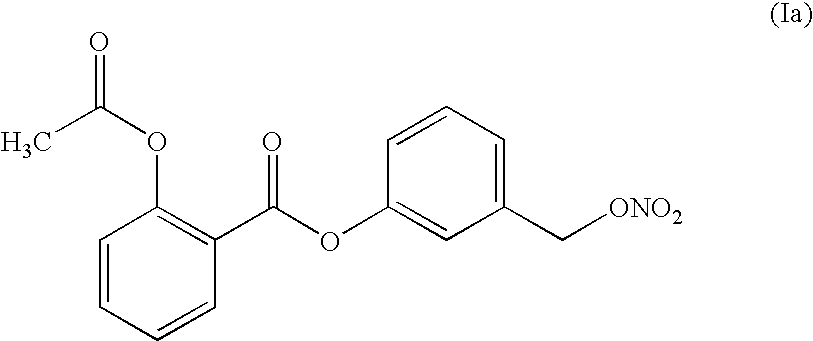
C1=CC=CC(C(OC2=CC(C[ONO2])=CC=C2)=O)=C1OC(=O)C
